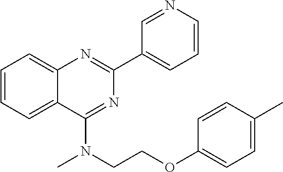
C1=CC=C2C(=C1)N=C(C1=CC=CN=C1)N=C2N(CCOC1=CC=C(C)C=C1)C
